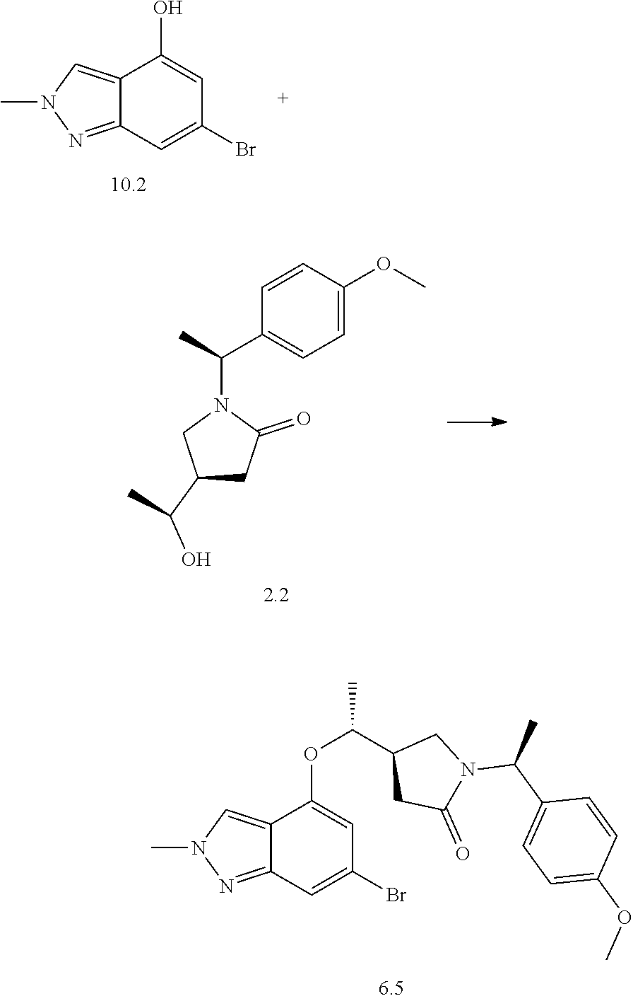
C12=CN(C)N=C1C=C(Br)C=C2OC(C1CC(=O)N(C(C)C2=CC=C(OC)C=C2)C1)C.C12=CN(C)N=C1C=C(Br)C=C2O.C1(C(C)O)CC(=O)N(C(C2=CC=C(OC)C=C2)C)C1
